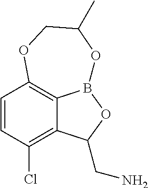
C1=CC(Cl)=C2C3=C1OCC(C)OB3OC2CN
